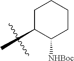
C1(C)CCCCC1[NHBoc]
